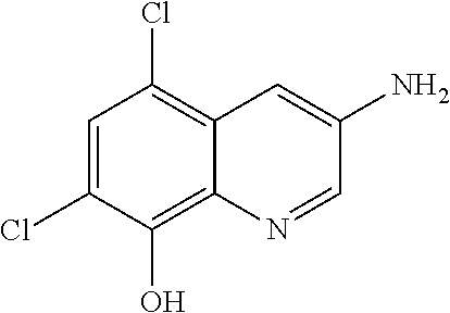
C1=C(Cl)C(O)=C2C(=C1Cl)C=C(N)C=N2
